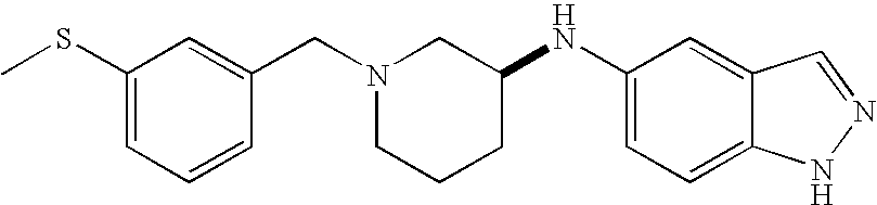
N1(CC2=CC(SC)=CC=C2)CCCC(NC2=CC=C3C(=C2)C=NN3)C1
